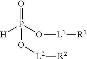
O=P(O[L2][R2])(O[L1][R1])[H]
